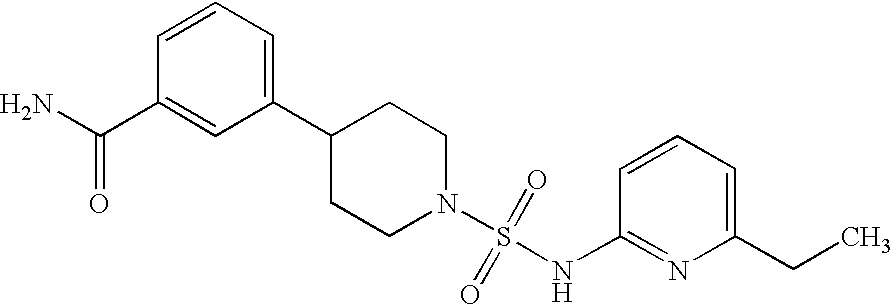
C1(C2=CC=CC(C(N)=O)=C2)CCN(S(=O)(=O)NC2=NC(CC)=CC=C2)CC1
